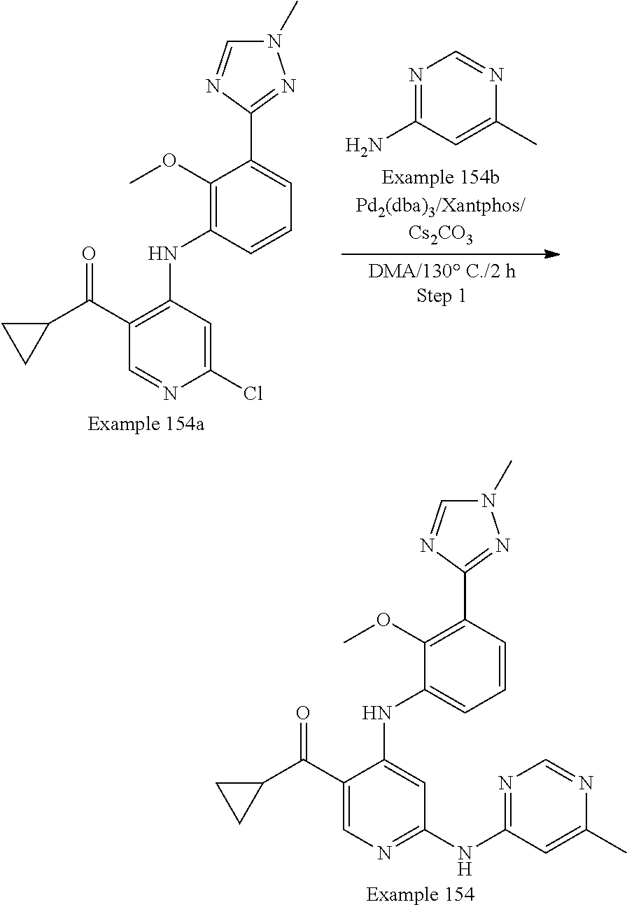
N1=C(N)C=C(C)N=C1.C1(OC)=C(NC2=C(C(C3CC3)=O)C=NC(Cl)=C2)C=CC=C1C1=NN(C)C=N1.C1(OC)=C(C2=NN(C)C=N2)C=CC=C1NC1=CC(NC2=NC=NC(C)=C2)=NC=C1C(C1CC1)=O
